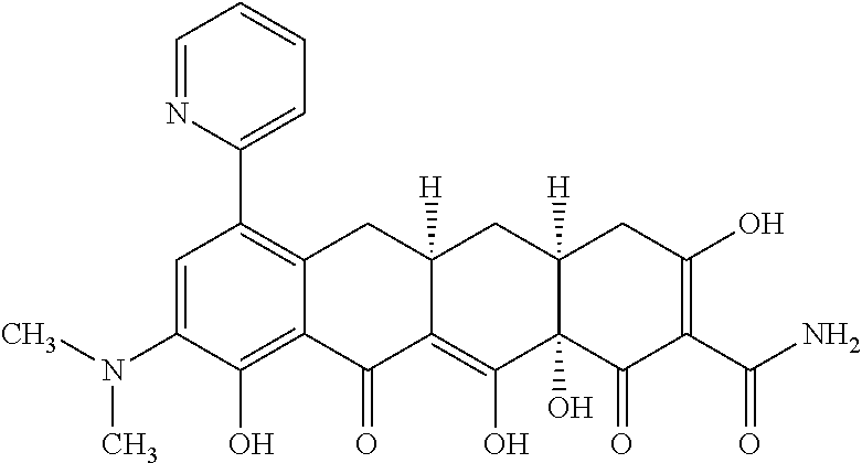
C1=C(N(C)C)C(O)=C2C(=C1C1=CC=CC=N1)CC1([H])C(=C(O)C3(O)C([H])(C1)CC(O)=C(C(N)=O)C3=O)C2=O
